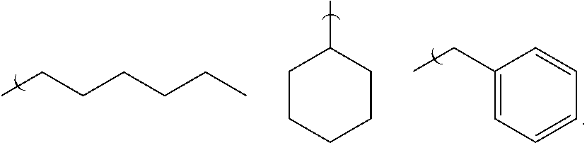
CCCCCCC.C1CCCCC1C.C1(CC)=CC=CC=C1
